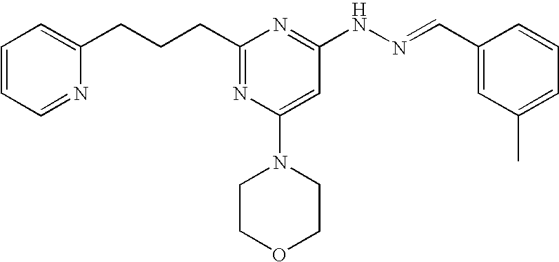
C(CCC1=NC(N2CCOCC2)=CC(NN=CC2=CC(C)=CC=C2)=N1)C1=CC=CC=N1
